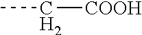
C(C)[COOH]
